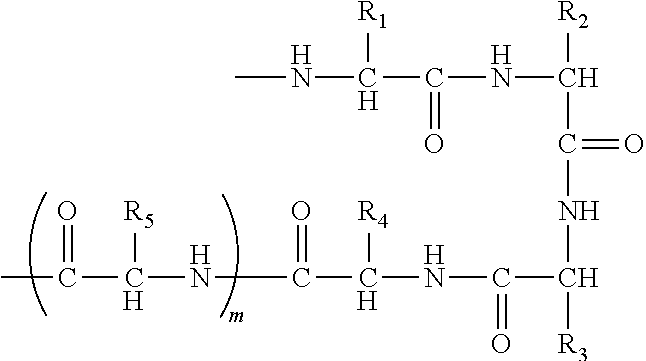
CNC([R1])C(=O)NC([R2])C(=O)NC([R3])C(=O)NC([R4])C(=O)NC([R5])C(C)=O
